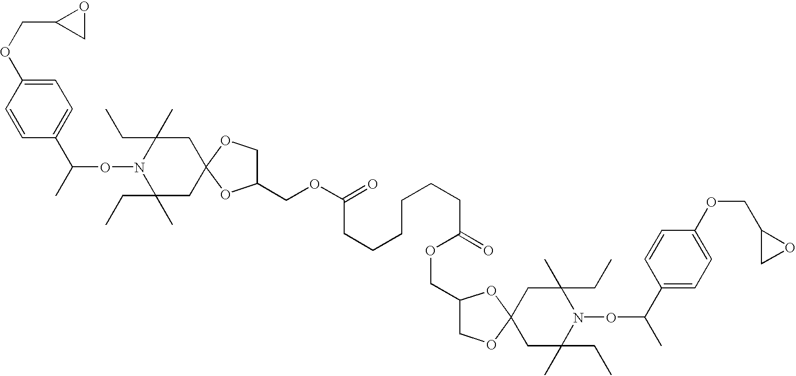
C1=CC(OCC2CO2)=CC=C1C(C)ON1C(C)(CC)CC2(CC1(C)CC)OCC(COC(=O)CCCCCCC(OCC1COC3(O1)CC(C)(CC)N(OC(C)C1=CC=C(OCC4CO4)C=C1)C(C)(CC)C3)=O)O2
